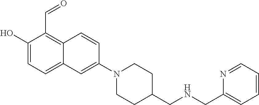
C1(O)=CC=C2C(=C1C=O)C=CC(N1CCC(CNCC3=CC=CC=N3)CC1)=C2
